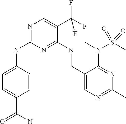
C1=C(NC2=NC=C(C(F)(F)F)C(NCC3=CN=C(C)N=C3N(S(C)(=O)=O)C)=N2)C=CC(C(=O)N)=C1
